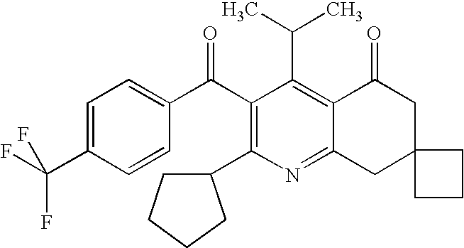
C(C1=C2C(=NC(C3CCCC3)=C1C(C1=CC=C(C(F)(F)F)C=C1)=O)CC1(CC2=O)CCC1)(C)C
